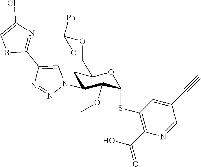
C12C(N3C=C(C4=NC(Cl)=CS4)N=N3)C(OC)C(SC3=C(C(O)=O)N=CC(C#C)=C3)OC1COC([Ph])O2
